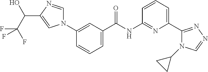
N1(C2=CC(C(NC3=NC(C4=NN=CN4C4CC4)=CC=C3)=O)=CC=C2)C=NC(C(C(F)(F)F)O)=C1
